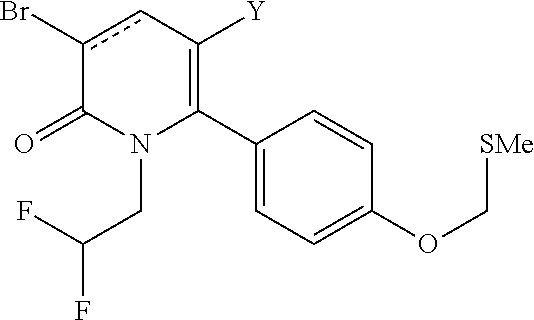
C1(C2=C([Y])cc(Br)C(=O)N2CC(F)F)=CC=C(OC[SMe])C=C1
